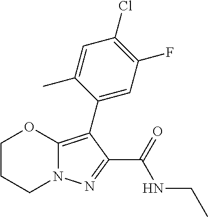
C1CCN2C(=C(C3=CC(F)=C(Cl)C=C3C)C(C(=O)NCC)=N2)O1
